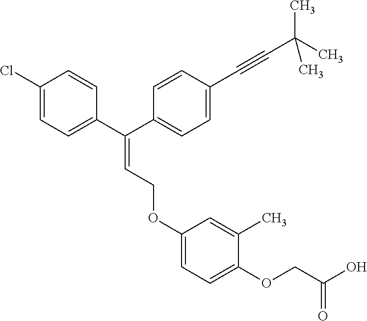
C1=C(Cl)C=CC(C(C2=CC=C(C#CC(C)(C)C)C=C2)=CCOC2=CC=C(OCC(O)=O)C(C)=C2)=C1
